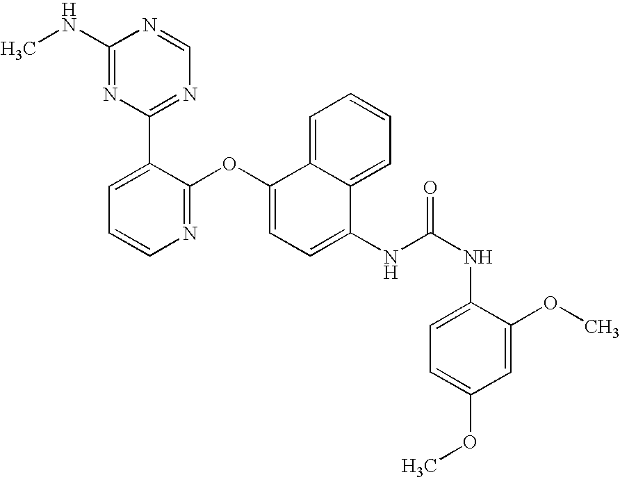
C1(NC)=NC(C2=CC=CN=C2OC2=CC=C(NC(NC3=CC=C(OC)C=C3OC)=O)C3=CC=CC=C23)=NC=N1
